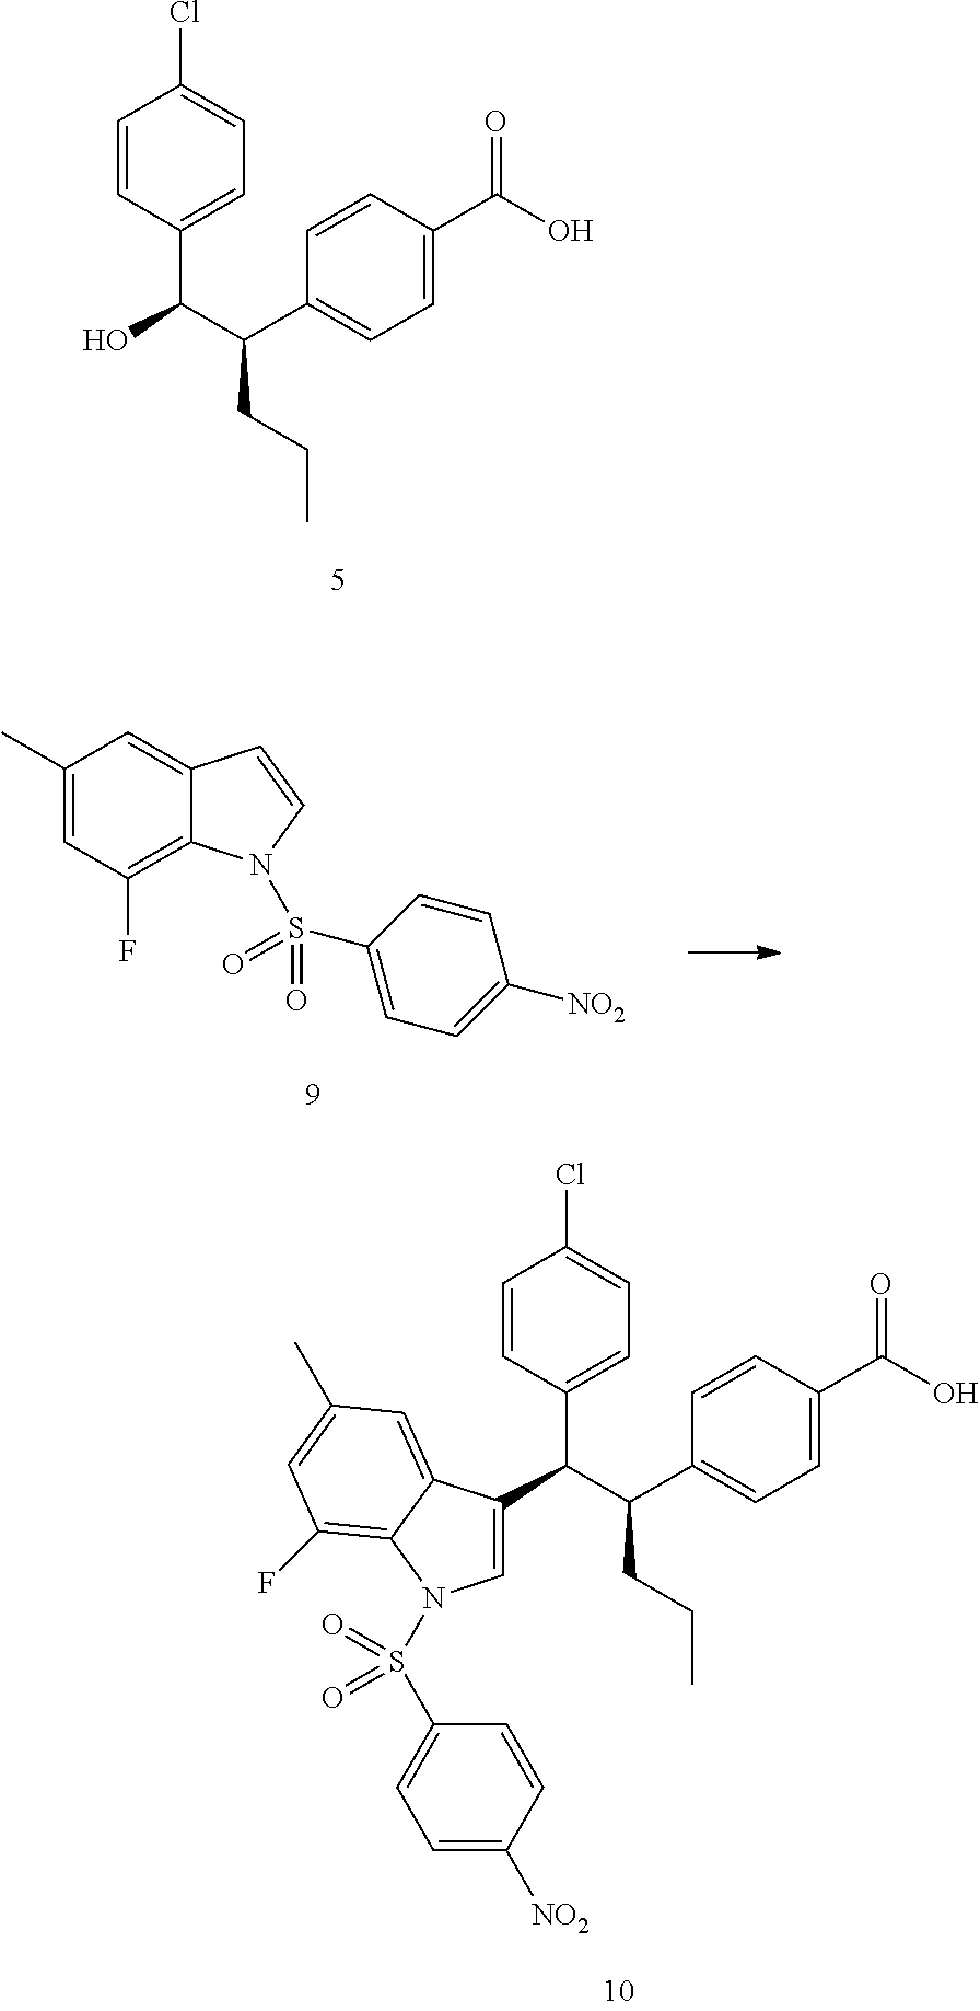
C1=CC(C(C(C2=CC=C(C(O)=O)C=C2)CCC)O)=CC=C1Cl.C1(C)=CC(F)=C2C(=C1)C=CN2S(C1=CC=C([NO2])C=C1)(=O)=O.C1=CC(C(C(C2=CC=C(C(O)=O)C=C2)CCC)C2=CN(S(C3=CC=C([NO2])C=C3)(=O)=O)C3=C(F)C=C(C)C=C23)=CC=C1Cl
